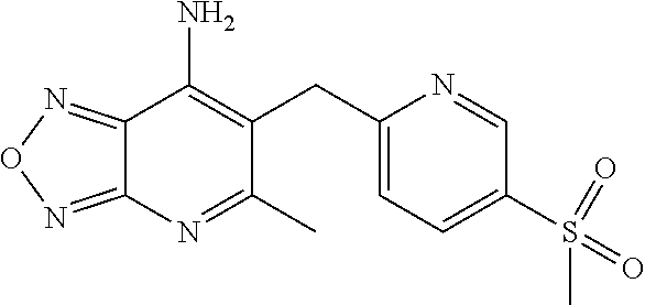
C12=NON=C1N=C(C)C(CC1=CC=C(S(=O)(C)=O)C=N1)=C2N
